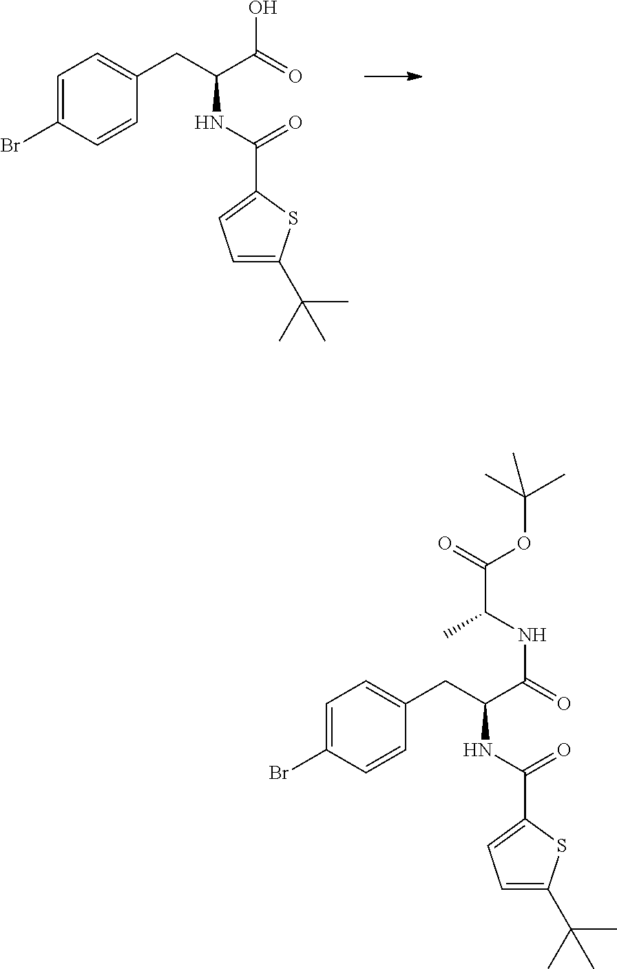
C1=C(Br)C=CC(CC(NC(=O)C2=CC=C(C(C)(C)C)S2)C(=O)O)=C1.C1=C(Br)C=CC(CC(NC(=O)C2=CC=C(C(C)(C)C)S2)C(=O)NC(C(OC(C)(C)C)=O)C)=C1
